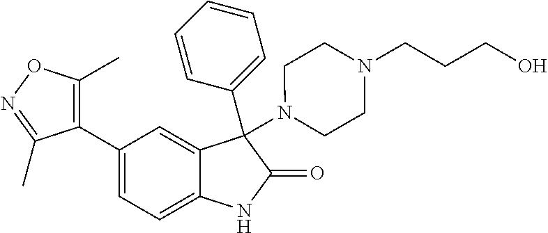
C1=C(C2=C(C)ON=C2C)C=C2C(=C1)NC(=O)C2(C1=CC=CC=C1)N1CCN(CCCO)CC1
